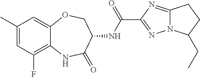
C1(C)=CC(F)=C2C(=C1)OCC(NC(C1=NN3C(=N1)CCC3CC)=O)C(=O)N2
